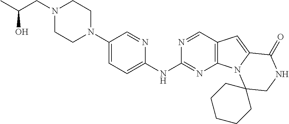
N1(CC(O)C)CCN(C2=CC=C(NC3=NC4=C(C=N3)C=C3N4C4(CNC3=O)CCCCC4)N=C2)CC1
